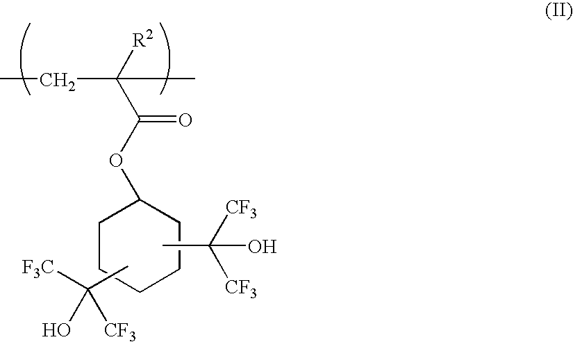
C1(OC(C(CC)(C)[R2])=O)CCCCC1.CC([CF3])([CF3])O.CC([F3C])([CF3])O
